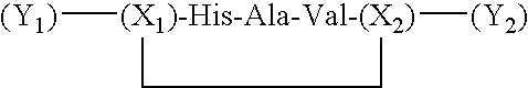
[(Y1)][(X1)-His-Ala-Val-(X2)]1([(Y2)])CC1
